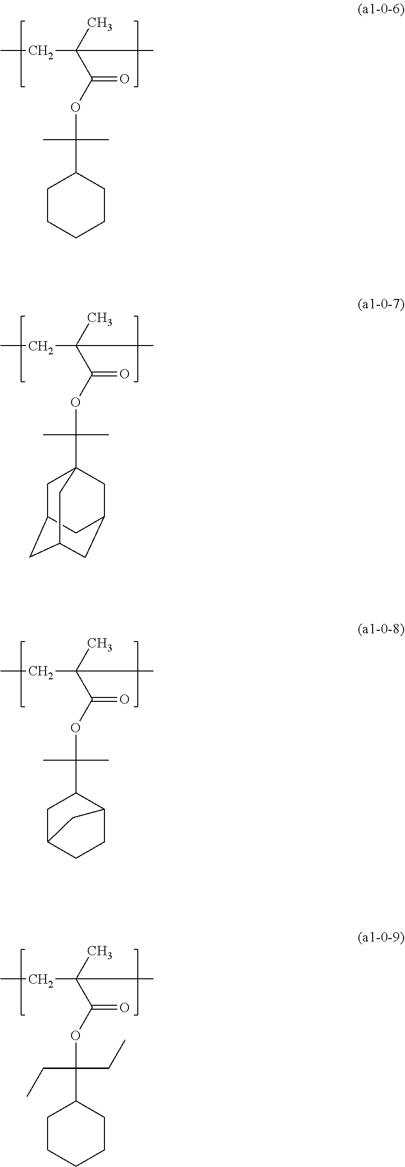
CCC(C)(C(OC(C1CCCCC1)(C)C)=O)C.CCC(C)(C(OC(C)(C)C12CC3CC(CC(C1)C3)C2)=O)C.CCC(C)(C(OC(C1CC2CCC1C2)(C)C)=O)C.CCC(C)(C(OC(C1CCCCC1)(CC)CC)=O)C
